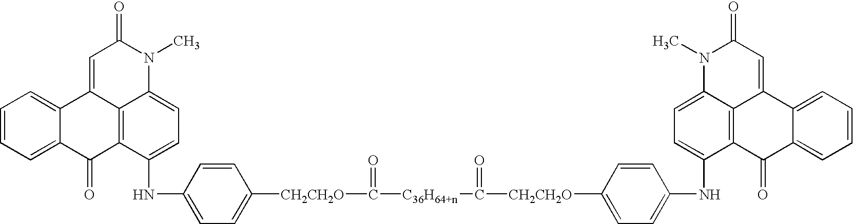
C1=CC=C2C(=C1)C1=CC(=O)N(C)C3=CC=C(NC4=CC=C([CH2CH2O]C([C36H64+n]C([CH2CH2O]C5=CC=C(NC6=CC=C7C8=C6C(=O)C6=CC=CC=C6C8=CC(=O)N7C)C=C5)=O)=O)C=C4)C(=C13)C2=O
